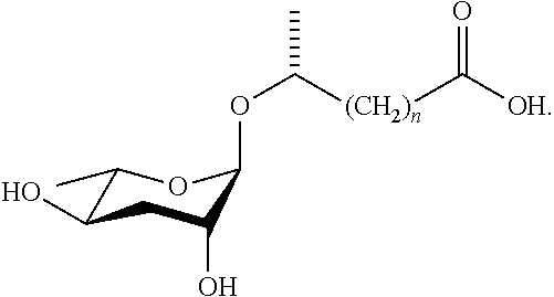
C1(C)C(O)CC(O)C(OC(C)[(CH2)n]C([OH])=O)O1
